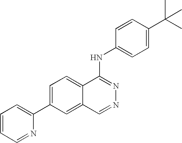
C1=CC=NC(C2=CC=C3C(=C2)C=NN=C3NC2=CC=C(C(C)(C)C)C=C2)=C1
